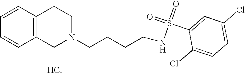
C1=CC=CC2=C1CCN(CCCCNS(=O)(C1=CC(Cl)=CC=C1Cl)=O)C2.Cl
